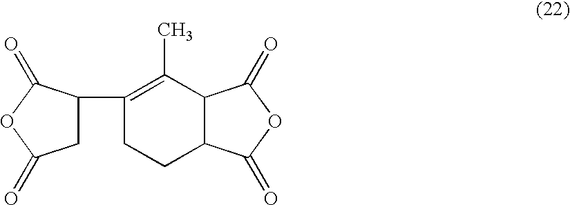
C1C(C2=C(C)C3C(CC2)C(=O)OC3=O)C(=O)OC1=O
